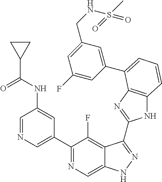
C1=NC=C(C2=NC=C3C(=C2F)C(C2=NC4=C(N2)C=CC=C4C2=CC(CNS(C)(=O)=O)=CC(F)=C2)=NN3)C=C1NC(C1CC1)=O
